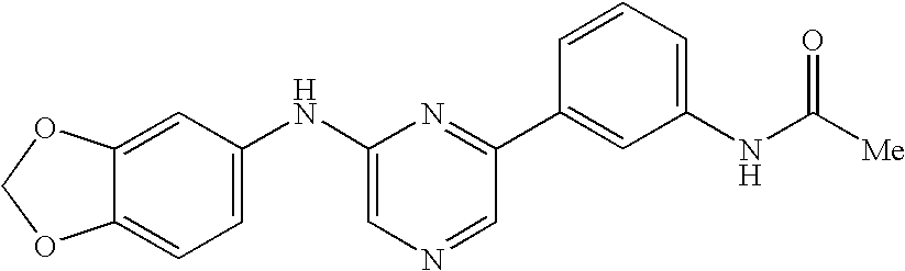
C1=C2C(=CC(NC3=CN=CC(C4=CC(NC([Me])=O)=CC=C4)=N3)=C1)OCO2
